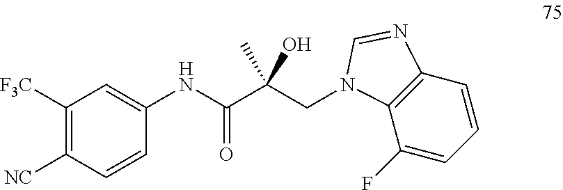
C1([F3C])=C([NC])C=CC(NC(C(CN2C3=C(C=CC=C3F)N=C2)(C)O)=O)=C1
